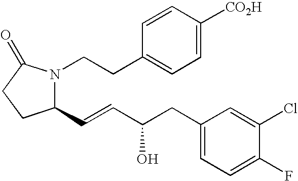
C1(C=CC(O)CC2=CC=C(F)C(Cl)=C2)N(CCC2=CC=C([CO2H])C=C2)C(=O)CC1
